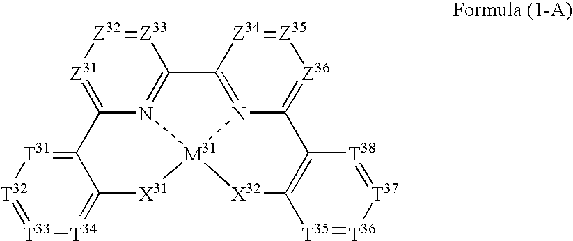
[Z31]1=C2N3=C([Z33]=[Z32]1)C1=N4C(=[Z36][Z35]=[Z34]1)C1=C([X32][M31]34[X31]C3=[T34][T33]=[T32][T31]=C23)[T35]=[T36][T37]=[T38]1
